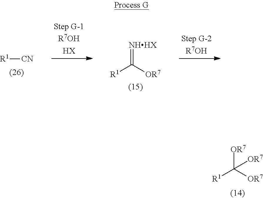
[R1][CN].[R1]C([OR7])=[NHHX].[R1]C([OR7])([OR7])[OR7]
